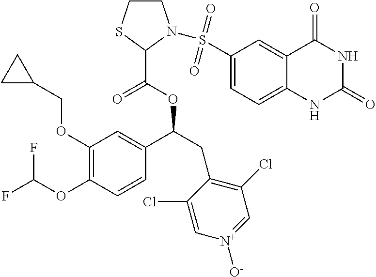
C1(OCC2CC2)=C(OC(F)F)C=CC(C(CC2=C(Cl)C=[N+]([O-])C=C2Cl)OC(=O)C2N(S(C3=CC=C4C(=C3)C(=O)NC(=O)N4)(=O)=O)CCS2)=C1
